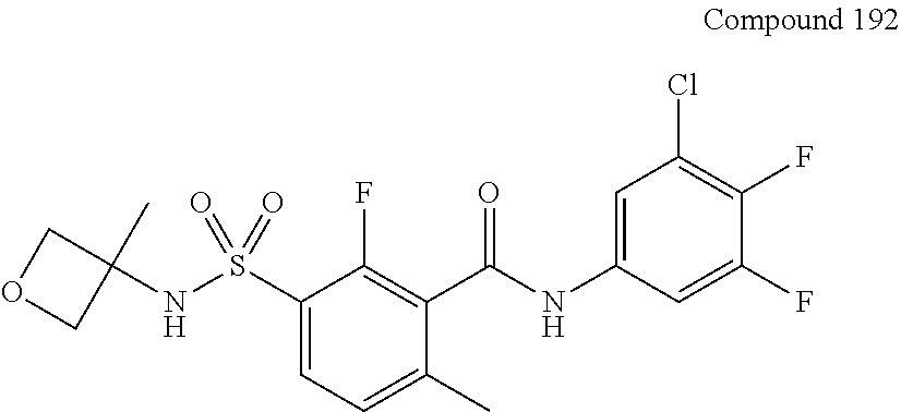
C1(C(NC2=CC(Cl)=C(F)C(F)=C2)=O)=C(F)C(S(=O)(=O)NC2(C)COC2)=CC=C1C
